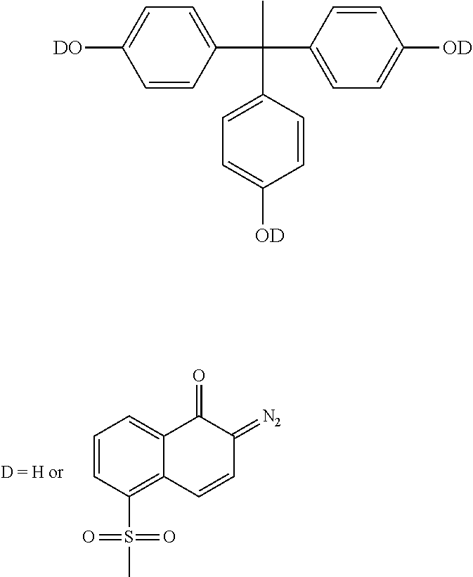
C1=CC(S(=O)(=O)C)=C2C(=C1)C(=O)C(=[N2])C=C2.C1=CC(C(C)(C2=CC=C([OD])C=C2)C2=CC=C([OD])C=C2)=CC=C1[DO]
